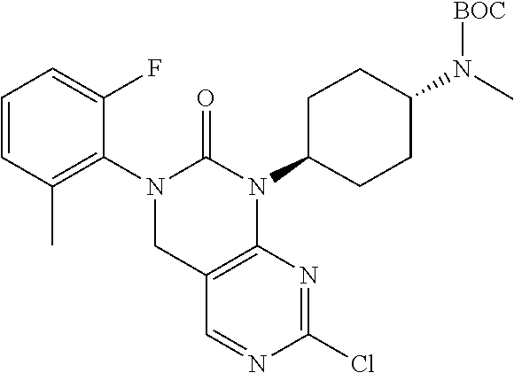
C12=C(N(C3CCC(N(C)[BOC])CC3)C(=O)N(C3=C(C)C=CC=C3F)C1)N=C(Cl)N=C2
